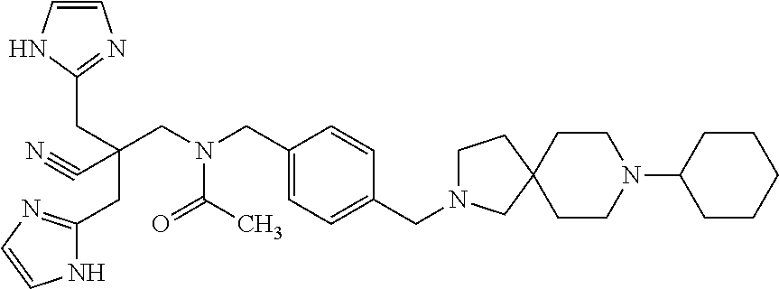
C1=CNC(CC(CC2=NC=CN2)(CN(CC2=CC=C(CN3CCC4(C3)CCN(C3CCCCC3)CC4)C=C2)C(C)=O)C#N)=N1
